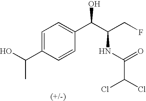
C(C1=CC=C(C(C(CF)NC(C(Cl)Cl)=O)O)C=C1)(C)O
